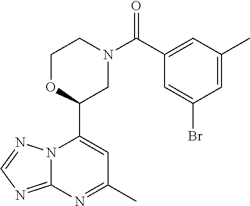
N12C(=NC=N1)N=C(C)C=C2C1CN(C(=O)C2=CC(C)=CC(Br)=C2)CCO1
